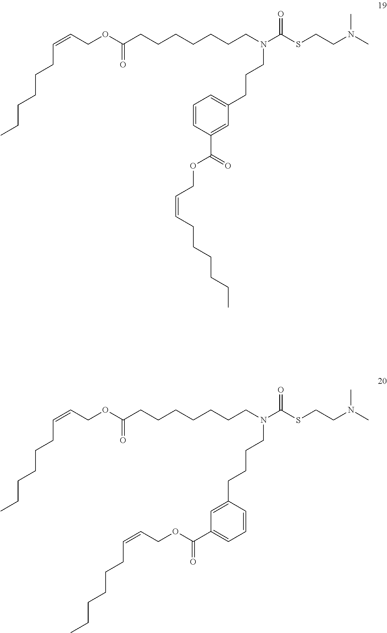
CCCCCCC=CCOC(CCCCCCCN(C(SCCN(C)C)=O)CCCC1=CC=CC(C(=O)OCC=CCCCCCC)=C1)=O.CCCCCCC=CCOC(CCCCCCCN(C(SCCN(C)C)=O)CCCCC1=CC(C(OCC=CCCCCCC)=O)=CC=C1)=O
